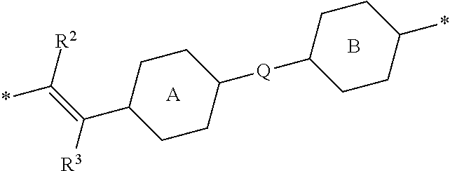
C1C([Q]C2CCC(C(=C([R2])*)[R3])CC2)CCC(*)C1.[A].B
